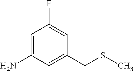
C1=C(N)C=C(CSC)C=C1F
